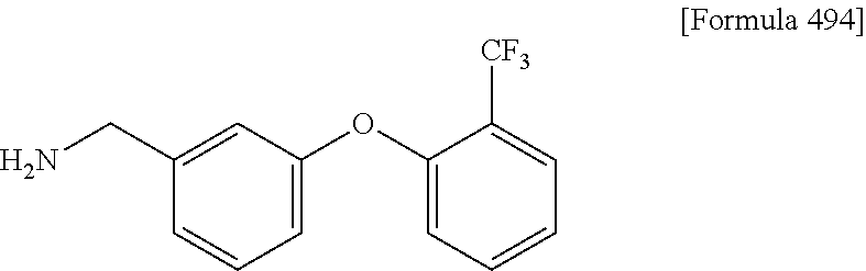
NCC1=CC(OC2=CC=CC=C2[CF3])=CC=C1
